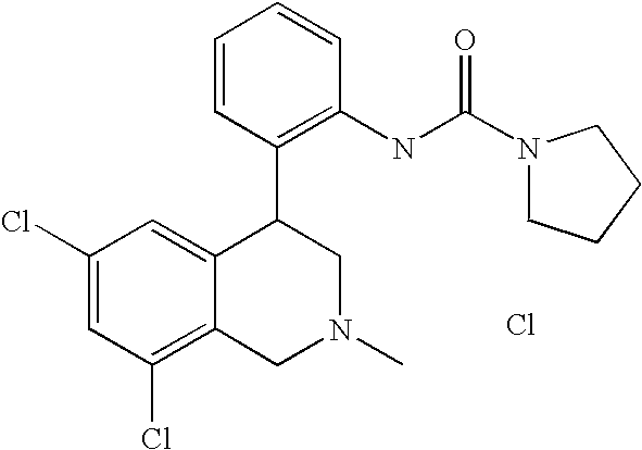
C1(Cl)=C2C(=CC(Cl)=C1)C(C1=C(NC(N3CCCC3)=O)C=CC=C1)CN(C)C2.Cl
